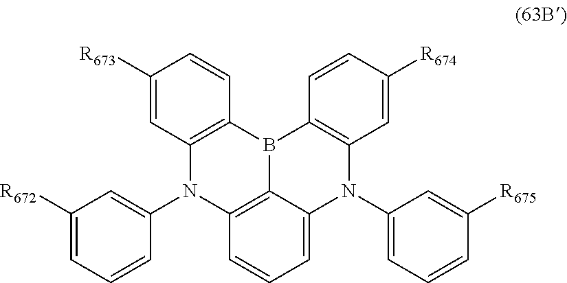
C1=C2C3=C(C=C1)N(C1=CC([R672])=CC=C1)C1=C(B3C3=C(N2C2=CC=CC([R675])=C2)C=C([R674])C=C3)C=CC([R673])=C1
